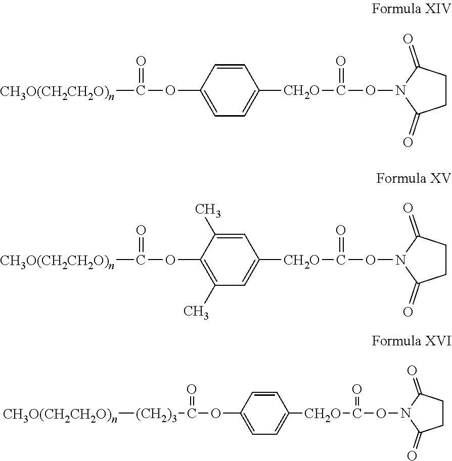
[CH3O(CH2CH2O)n]C(OC1=CC=C([CH2O]C(ON2C(=O)CCC2=O)=O)C=C1)=O.[CH3O(CH2CH2O)n]C(OC1=C(C)C=C([CH2O]C(ON2C(=O)CCC2=O)=O)C=C1C)=O.[CH3O(CH2CH2O)n][(CH2)3]C(OC1=CC=C([CH2O]C(=O)ON2C(=O)CCC2=O)C=C1)=O
